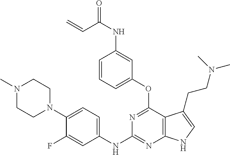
N1(C)CCN(C2=CC=C(NC3=NC4=C(C(OC5=CC=CC(NC(=O)C=C)=C5)=N3)C(CCN(C)C)=CN4)C=C2F)CC1
